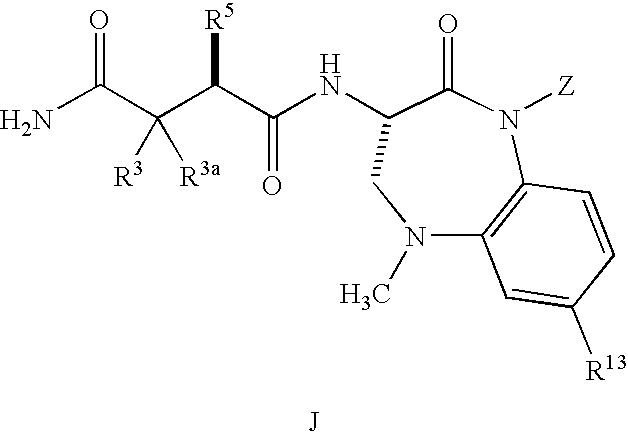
NC(C(C(C(NC1C(=O)N([Z])C2=C(N(C)C1)C=C([R13])C=C2)=O)[R5])([R3])[R3a])=O.[J]
